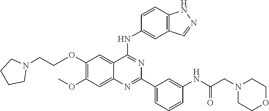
C1(OCCN2CCCC2)=C(OC)C=C2C(=C1)C(NC1=CC3=C(C=C1)NN=C3)=NC(C1=CC=CC(NC(CN3CCOCC3)=O)=C1)=N2
